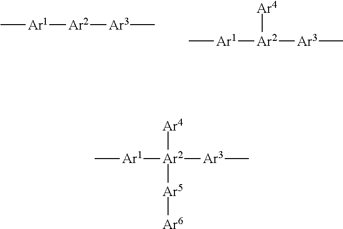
C[Ar1][Ar2][Ar3]C.C[Ar1][Ar2]([Ar3]C)[Ar4].C[Ar1][Ar2]([Ar3]C)([Ar4])[Ar5][Ar6]
